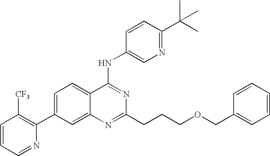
C1=CC=NC(C2=CC=C3C(=C2)N=C(CCCOCC2=CC=CC=C2)N=C3NC2=CN=C(C(C)(C)C)C=C2)=C1[CF3]
